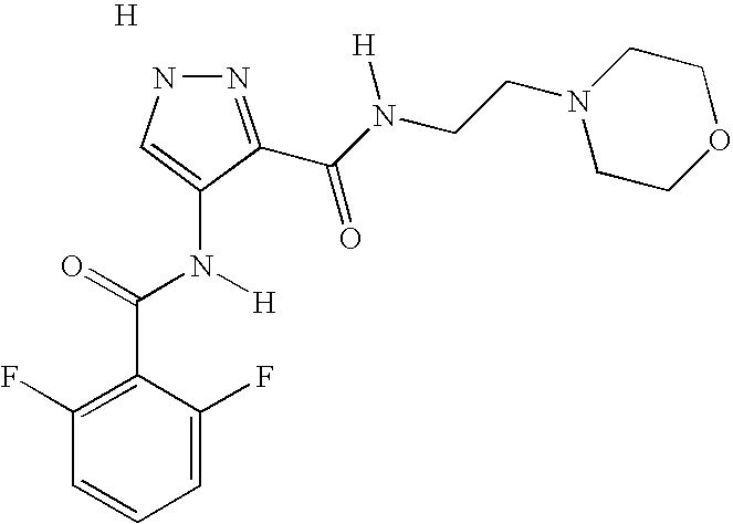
N1N=C(C(N(CCN2CCOCC2)[H])=O)C(N(C(=O)C2=C(F)C=CC=C2F)[H])=C1.[H]
